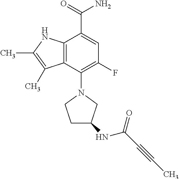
C1(N2CCC(NC(=O)C#CC)C2)=C(F)C=C(C(=O)N)C2=C1C(C)=C(C)N2
